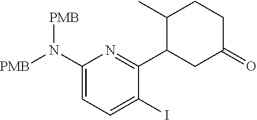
C1(N([PMB])[PMB])=CC=C(I)C(C2CC(=O)CCC2C)=N1
